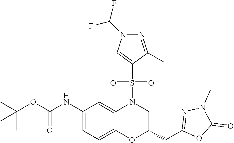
C1(NC(OC(C)(C)C)=O)=CC=C2C(=C1)N(S(C1=CN(C(F)F)N=C1C)(=O)=O)CC(CC1=NN(C)C(=O)O1)O2
